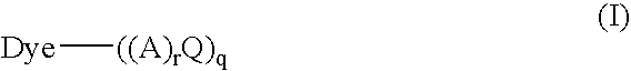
[Dye][((A)rQ)q]
